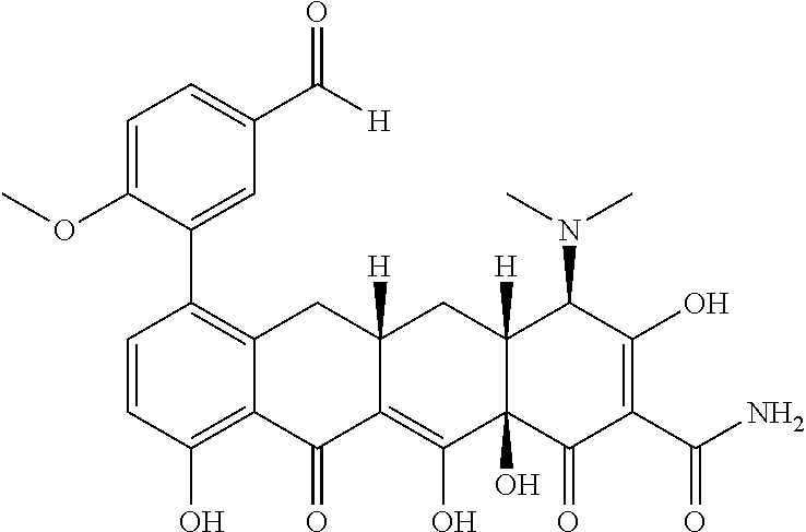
C1(=O)C2=C(O)C3(O)C([H])(CC2([H])CC2=C(C4=CC(C([H])=O)=CC=C4OC)C=CC(O)=C12)C(N(C)C)C(O)=C(C(=O)N)C3=O
